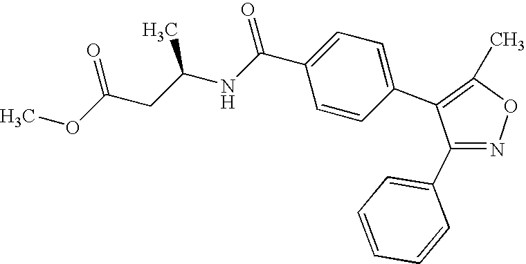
C1(C2=CC=CC=C2)=NOC(C)=C1C1=CC=C(C(NC(CC(OC)=O)C)=O)C=C1
